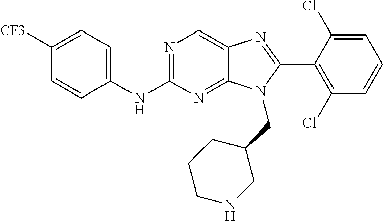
N(C1=NC=C2C(=N1)N(CC1CCCNC1)C(C1=C(Cl)C=CC=C1Cl)=N2)C1=CC=C([CF3])C=C1
